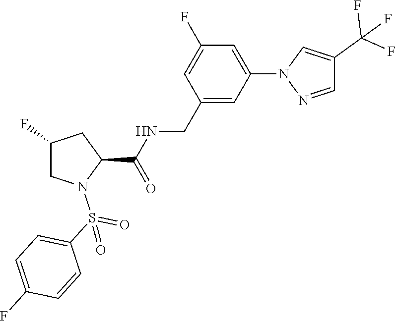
C1=C(F)C=C(N2N=CC(C(F)(F)F)=C2)C=C1CNC(C1N(S(C2=CC=C(F)C=C2)(=O)=O)CC(F)C1)=O
